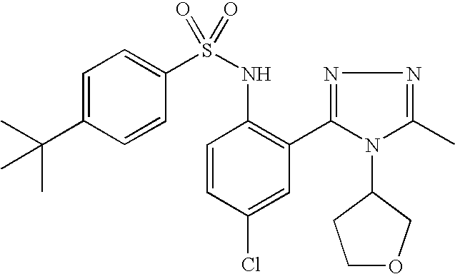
C1=C(C(C)(C)C)C=CC(S(NC2=C(C3=NN=C(C)N3C3CCOC3)C=C(Cl)C=C2)(=O)=O)=C1
